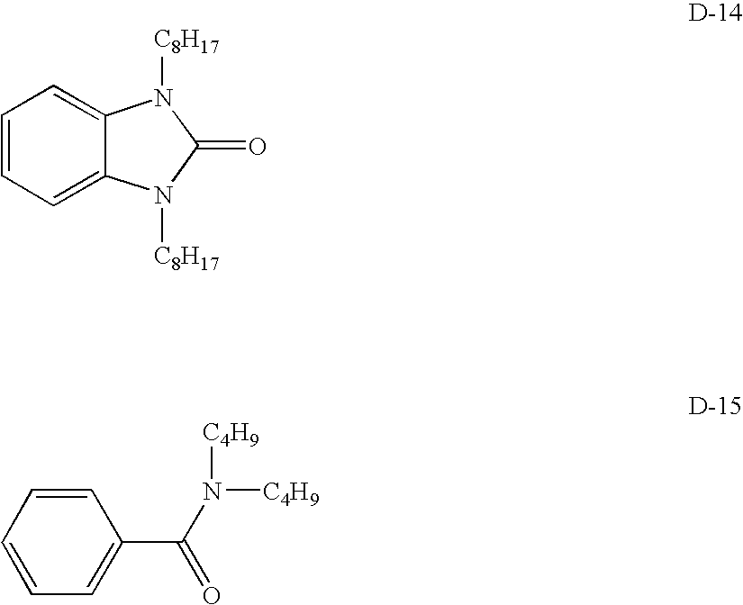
C1=CC=C2C(=C1)N([C8H17])C(=O)N2[C8H17].C1=CC=CC=C1C(N([C4H9])[C4H9])=O
